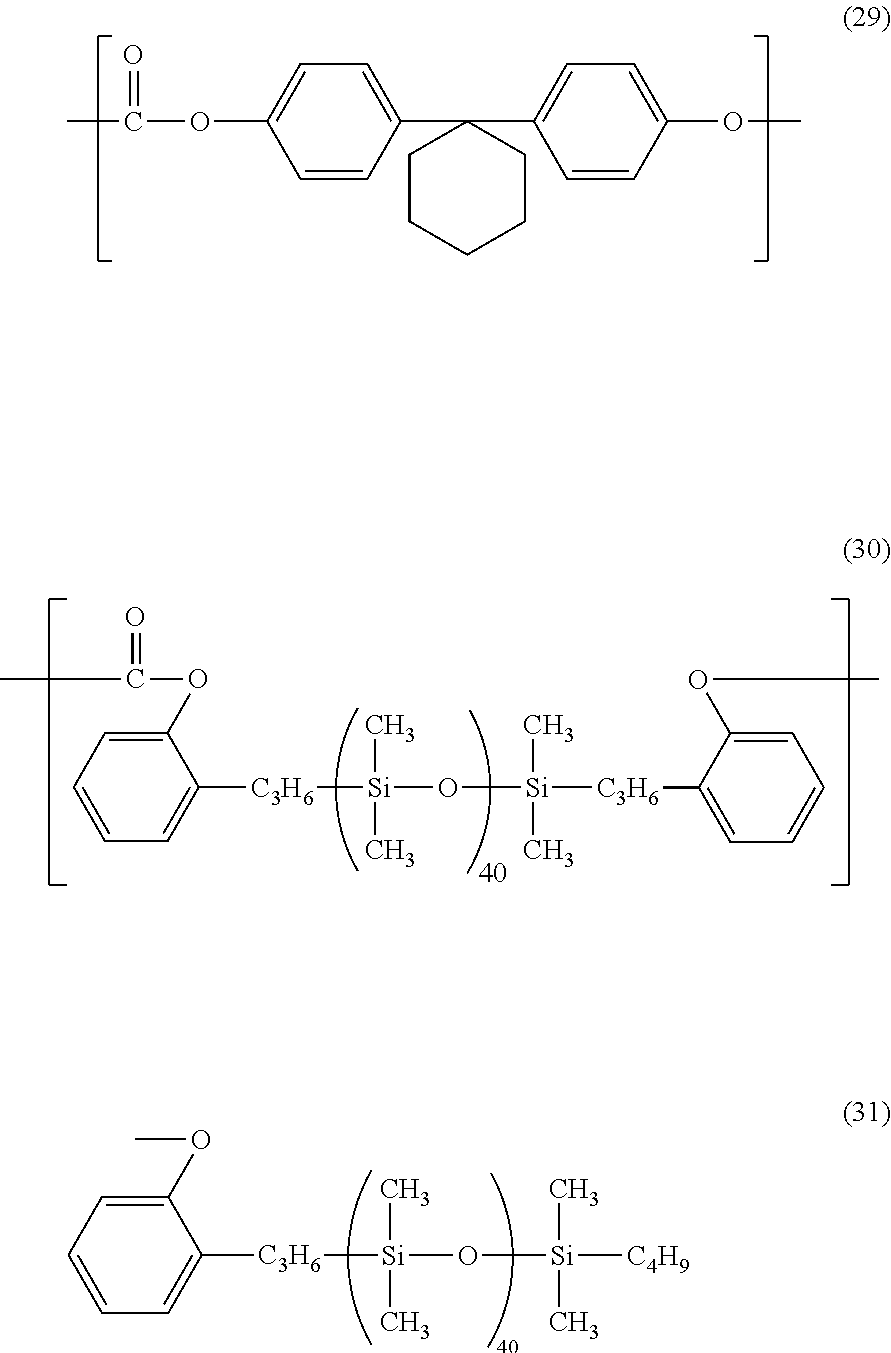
CC(OC1=CC=C(C2(C3=CC=C(OC)C=C3)CCCCC2)C=C1)=O.CC(=O)OC1=CC=CC=C1[C3H6][Si](O[Si]([C3H6]C1=CC=CC=C1OC)(C)C)(C)C.COC1=CC=CC=C1[C3H6][Si](O[Si]([C4H9])(C)C)(C)C
